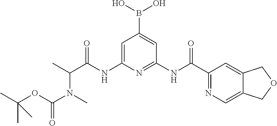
C1=C(NC(C(C)N(C)C(OC(C)(C)C)=O)=O)N=C(NC(C2=NC=C3C(=C2)COC3)=O)C=C1B(O)O
